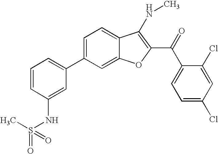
C1=CC(NS(=O)(=O)C)=CC(C2=CC=C3C(=C2)OC(C(C2=CC=C(Cl)C=C2Cl)=O)=C3NC)=C1
